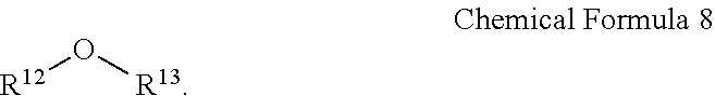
[R12]O[R13]
